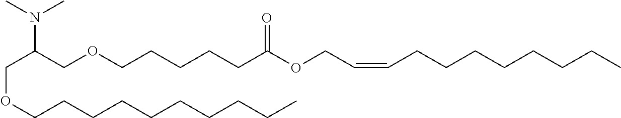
C(C(COCCCCCC(OCC=CCCCCCCCC)=O)N(C)C)OCCCCCCCCCC
